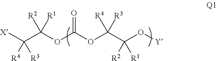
[X]C(C(OC(OC(C(O[Y])([R2])[R1])([R4])[R3])=O)([R2])[R1])([R4])[R3]
